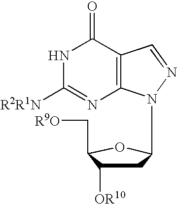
C12=C(C(=O)NC([R2R1N])=N1)C=NN2C1CC([OR10])C(C[R9O])O1
